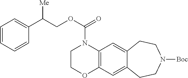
O(C(N1CCOC2=C1C=C1C(=C2)CCN([Boc])CC1)=O)CC(C1=CC=CC=C1)[Me]
